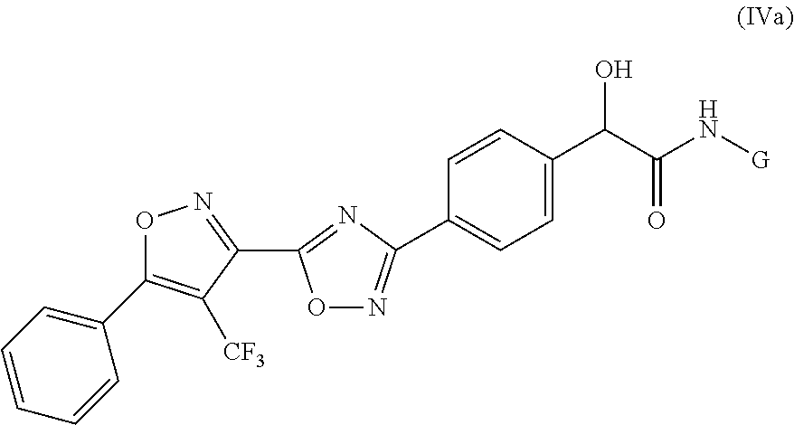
C1=C(C(C(N[G])=O)O)C=CC(C2=NOC(C3=NOC(C4=CC=CC=C4)=C3[CF3])=N2)=C1
